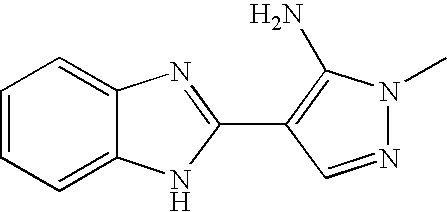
C1=CC=C2C(=C1)N=C(C1=C(N)N(C)N=C1)N2
